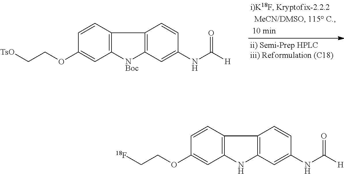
[18F]CCOC1=CC2=C(C=C1)C1=C(N2)C=C(NC([H])=O)C=C1.[TsO]CCOC1=CC2=C(C=C1)C1=C([NBoc]2)C=C(NC([H])=O)C=C1
